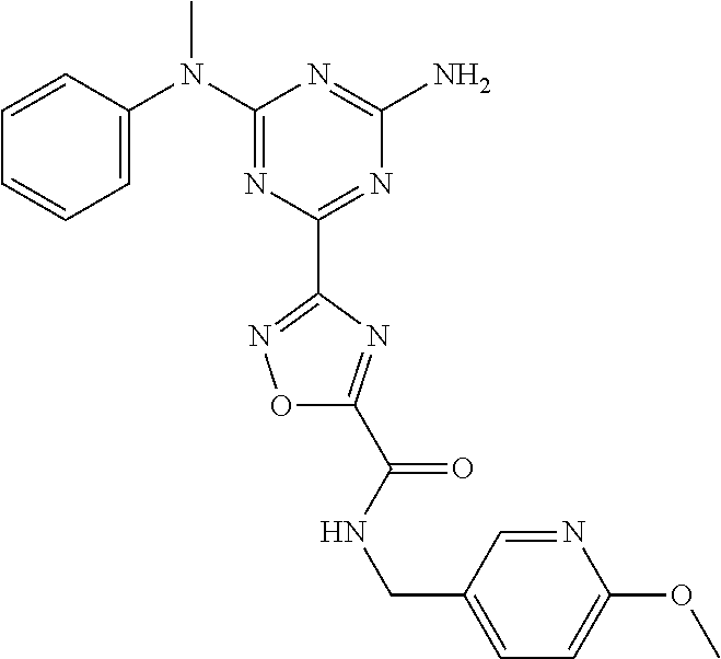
C1=CC(N(C2=NC(C3=NOC(C(=O)NCC4=CC=C(OC)N=C4)=N3)=NC(N)=N2)C)=CC=C1
